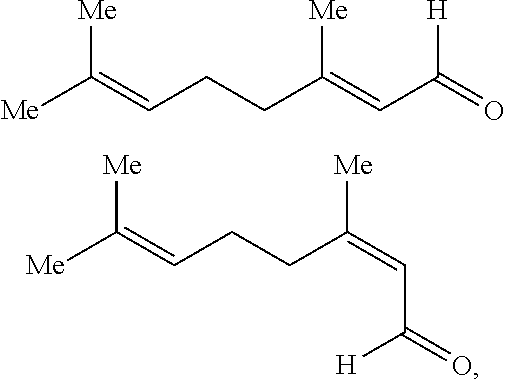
[Me]C(=CCCC(=CC(=O)[H])[Me])[Me].[Me]C(=CCCC(=CC(=O)[H])[Me])[Me]
